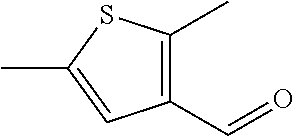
C1(C=O)=C(C)SC(C)=C1
